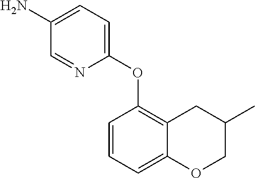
C12=CC=CC(OC3=CC=C(N)C=N3)=C1CC(C)CO2
